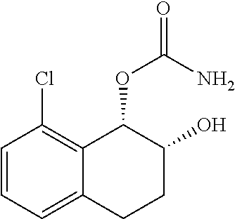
C1=CC=C2C(=C1Cl)C(OC(=O)N)C(O)CC2
